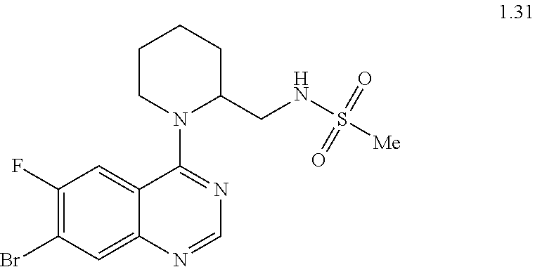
C1(F)=C(Br)C=C2C(=C1)C(N1CCCCC1CNS([Me])(=O)=O)=NC=N2
